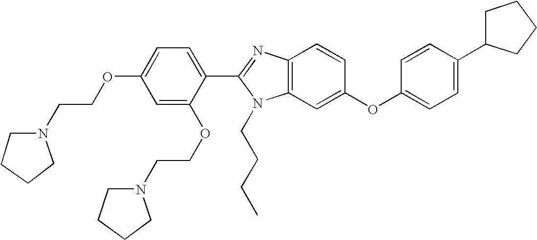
C1=C(OCCN2CCCC2)C=C(OCCN2CCCC2)C(C2=NC3=C(N2CCCC)C=C(OC2=CC=C(C4CCCC4)C=C2)C=C3)=C1
